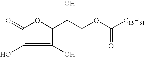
C1(C(COC([C15H31])=O)O)C(O)=C(O)C(=O)O1
